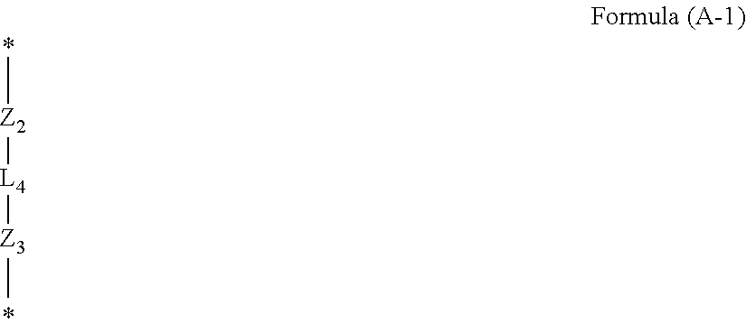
C[Z2][L4][Z3]C
